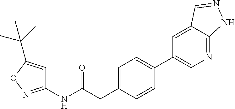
C1=C(CC(NC2=NOC(C(C)(C)C)=C2)=O)C=CC(C2=CN=C3C(=C2)C=NN3)=C1
